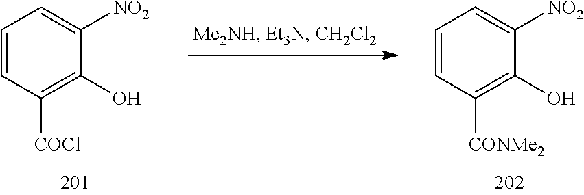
C1=CC([CONMe2])=C(O)C([NO2])=C1.C1=CC([COCl])=C(O)C([NO2])=C1
